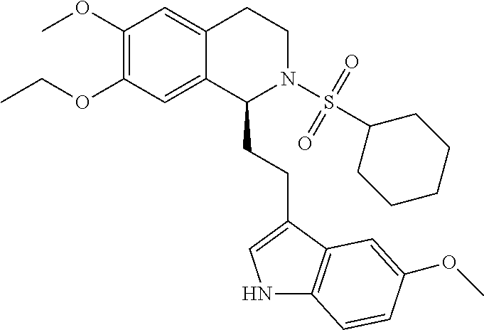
COC1=C(OCC)C=C2C(=C1)CCN(S(=O)(=O)C1CCCCC1)C2CCC1=CNC2=C1C=C(OC)C=C2
